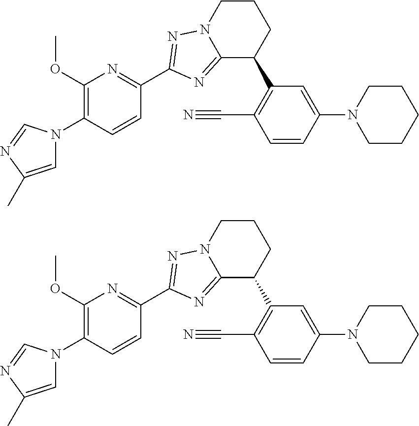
C12=NC(C3=NC(OC)=C(N4C=C(C)N=C4)C=C3)=NN1CCCC2C1=C(C#N)C=CC(N2CCCCC2)=C1.C12=NC(C3=NC(OC)=C(N4C=C(C)N=C4)C=C3)=NN1CCCC2C1=C(C#N)C=CC(N2CCCCC2)=C1
